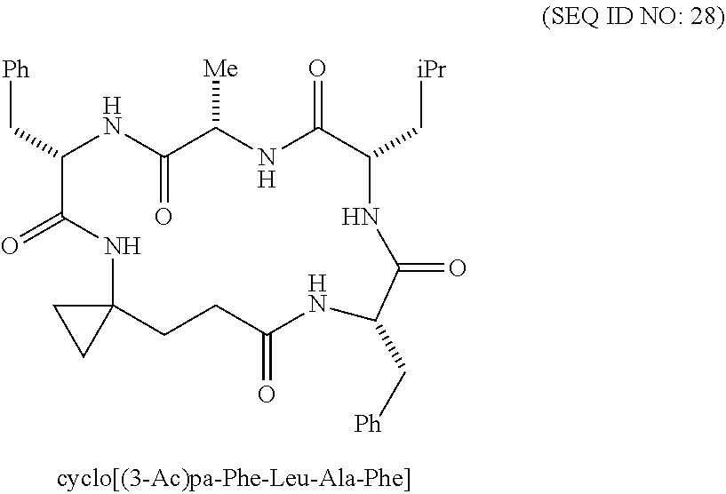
C(C1NC(=O)C([Me])NC(=O)C(C[iPr])NC(=O)C(C[Ph])NC(=O)CCC2(NC1=O)CC2)[Ph]
